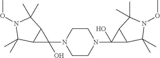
C1CN(C2(O)C3C2C(C)(C)N(OC)C3(C)C)CCN1C1(O)C2C1C(C)(C)N(OC)C2(C)C
